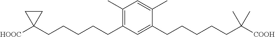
C1(C)=C(CCCCCC2([HOOC])CC2)C=C(CCCCCC([COOH])(C)C)C(C)=C1
